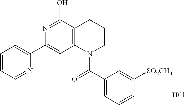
C1=CC=NC(C2=CC3=C(C(O)=N2)CCCN3C(C2=CC=CC([SO2CH3])=C2)=O)=C1.Cl
